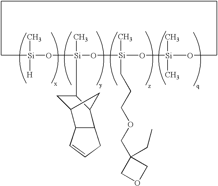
C[Si](O[Si](C)(O[Si](C)(CCCOCC1(CC)COC1)O[Si](OC)(C)C)C1CC2C3C(C1C2)CC=C3)([H])C
